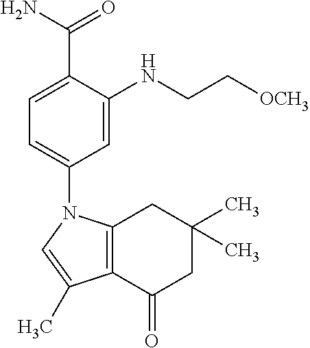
C12=C(C(=O)CC(C)(C)C1)C(C)=CN2C1=CC=C(C(=O)N)C(NCC[OCH3])=C1
